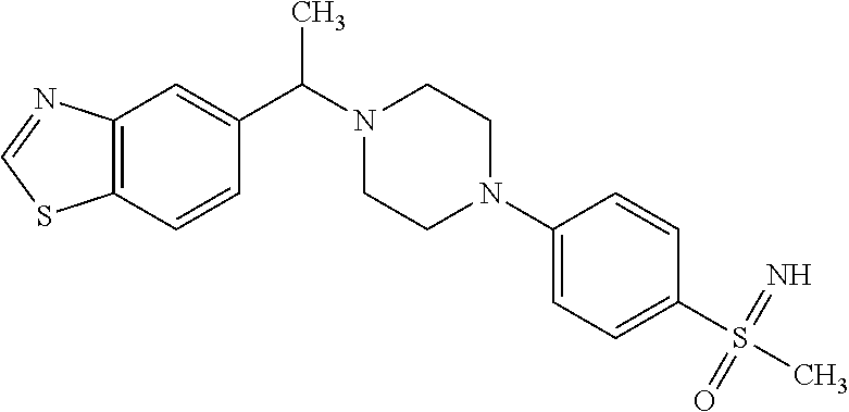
C12=C(C=C(C(C)N3CCN(C4=CC=C(S(C)(=N)=O)C=C4)CC3)C=C1)N=CS2
